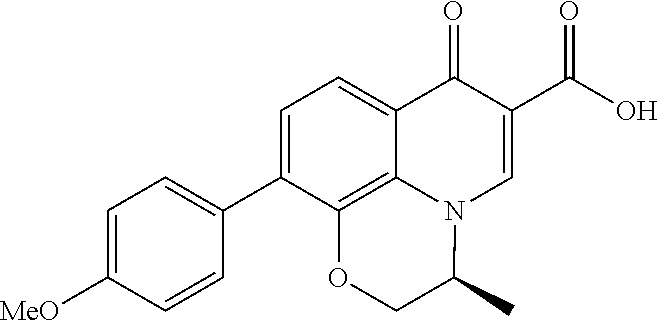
C1=C2C3=C(C(C4=CC=C([MeO])C=C4)=C1)OCC(C)N3C=C(C(O)=O)C2=O
